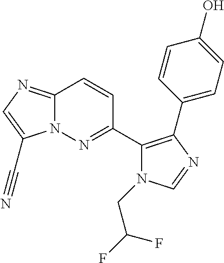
C12=NC=C(C#N)N1N=C(C1=C(C3=CC=C(O)C=C3)N=CN1CC(F)F)C=C2
